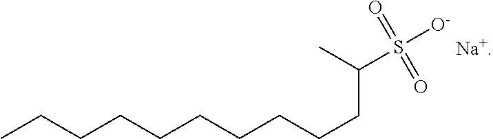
CCCCCCCCCCC(S([O-])(=O)=O)C
